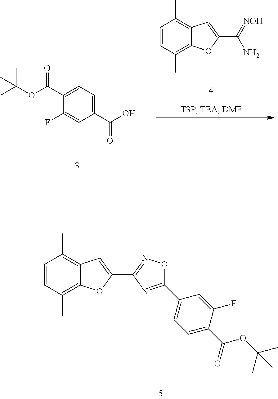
C1=CC(C)=C2C(=C1C)C=C(C(=[NOH])N)O2.C1(C(O)=O)=CC=C(C(OC(C)(C)C)=O)C(F)=C1.C1=CC(C)=C2C(=C1C)C=C(C1=NOC(C3=CC=C(C(OC(C)(C)C)=O)C(F)=C3)=N1)O2
